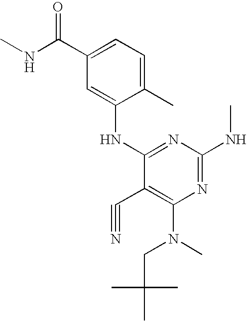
C1(C)=CC=C(C(=O)NC)C=C1NC1=NC(NC)=NC(N(CC(C)(C)C)C)=C1C#N
